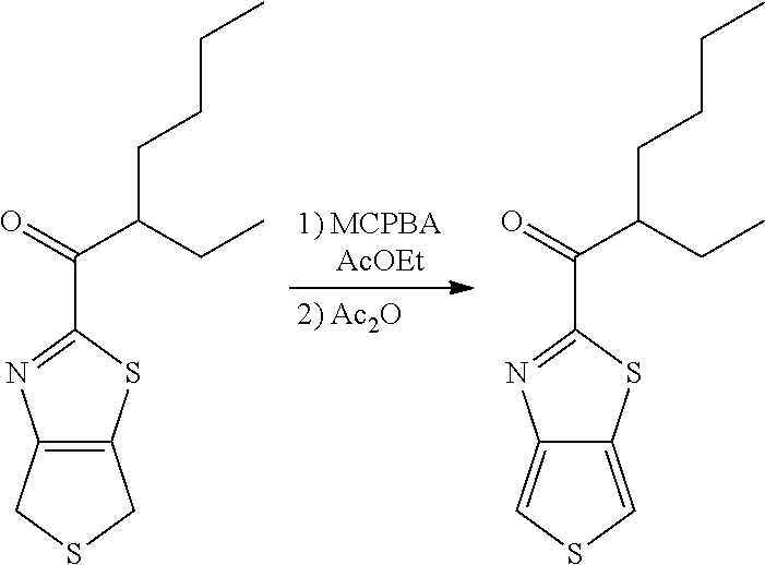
C12=C(SC(C(=O)C(CCCC)CC)=N1)CSC2.C12=CSC=C1SC(C(=O)C(CCCC)CC)=N2
